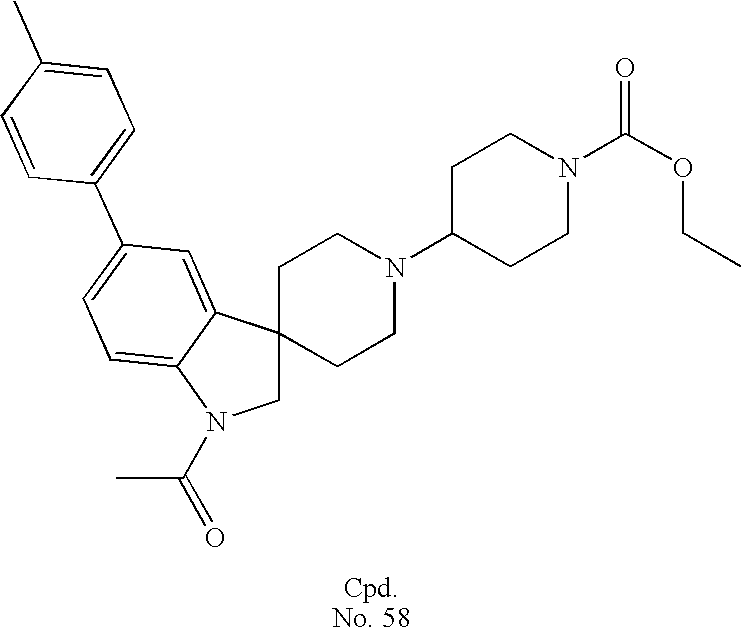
C1N(C(=O)C)C2=CC=C(C3=CC=C(C)C=C3)C=C2C12CCN(C1CCN(C(OCC)=O)CC1)CC2
